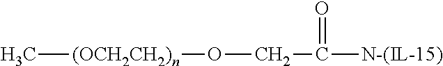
C[(OCH2CH2)n]OCC(=O)[N-(IL-15)]
